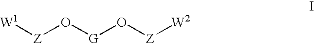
[W1][Z]O[G]O[Z][W2]
